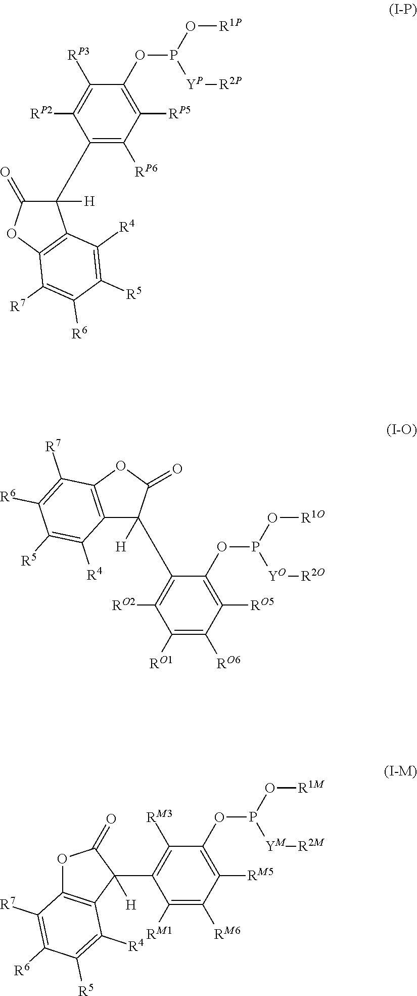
C1([RP5])=C(OP(O[R1P])[YP][R2P])C([RP3])=C([RP2])C(C2([H])C(=O)OC3=C2C([R4])=C([R5])C([R6])=C3[R7])=C1[RP6].C1([RO5])=C(OP(O[R1O])[YO][R2O])C(C2([H])C3=C(OC2=O)C([R7])=C([R6])C([R5])=C3[R4])=C([RO2])C([RO1])=C1[RO6].C1([RM5])=C(OP(O[R1M])[YM][R2M])C([RM3])=C(C2([H])C(=O)OC3=C2C([R4])=C([R5])C([R6])=C3[R7])C([RM1])=C1[RM6]
